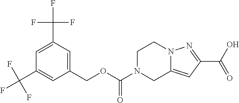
C1=C(C(F)(F)F)C=C(COC(=O)N2CC3=CC(C(O)=O)=NN3CC2)C=C1C(F)(F)F
